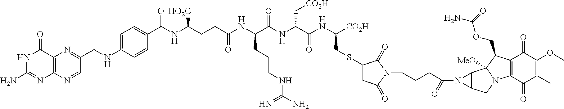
N1C(N)=NC2=C(C1=O)N=C(CNC1=CC=C(C(NC(CCC(NC(C(NC(C(NC([CO2H])CSC3CC(=O)N(CCCC(N4C5C4C4([MeO])N(C5)C5=C(C4COC(N)=O)C(=O)C(OC)=C(C)C5=O)=O)C3=O)=O)C[CO2H])=O)CCCNC(N)=N)=O)[HO2C])=O)C=C1)C=N2
